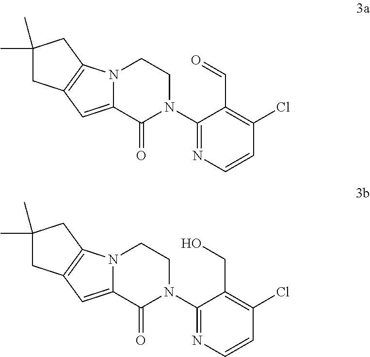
N12C(=CC3=C1CC(C)(C)C3)C(=O)N(C1=NC=CC(Cl)=C1C=O)CC2.N12C(=CC3=C1CC(C)(C)C3)C(=O)N(C1=NC=CC(Cl)=C1CO)CC2
